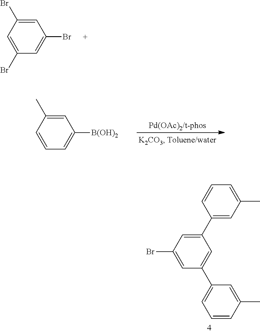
C1=C(Br)C=C(Br)C=C1Br.C1=C(C)C=CC=C1[B(OH)2].C1(C2=CC(C)=CC=C2)=CC(Br)=CC(C2=CC=CC(C)=C2)=C1
